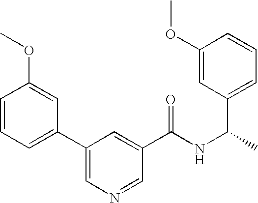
C1=CC(OC)=CC(C2=CN=CC(C(NC(C)C3=CC=CC(OC)=C3)=O)=C2)=C1
